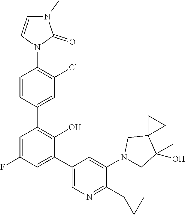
C1=C(F)C=C(C2=CN=C(C3CC3)C(N3CC(C)(O)C4(C3)CC4)=C2)C(O)=C1C1=CC(Cl)=C(N2C(=O)N(C)C=C2)C=C1
